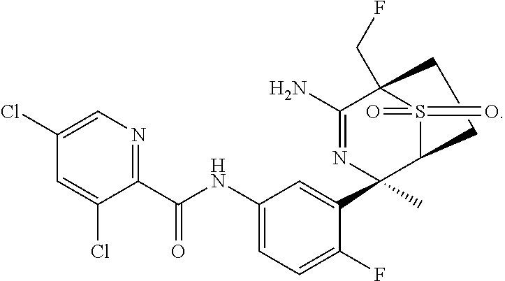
C(NC1=CC=C(F)C(C2(C)N=C(N)C3(CF)S(=O)(=O)C2CC3)=C1)(C1=NC=C(Cl)C=C1Cl)=O
